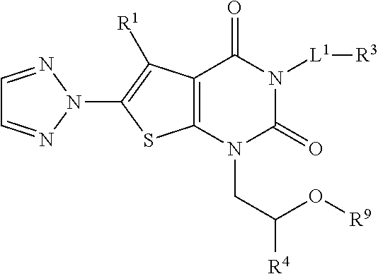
[R4]C(CN1C(=O)N([L1][R3])C(=O)C2=C1SC(N1N=CC=N1)=C2[R1])O[R9]
